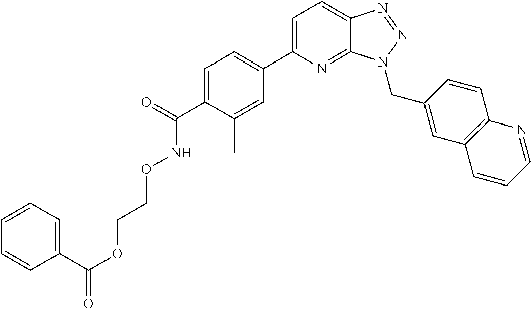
C1=C(C(=O)NOCCOC(=O)C2=CC=CC=C2)C(C)=CC(C2=CC=C3C(=N2)N(CC2=CC4=C(C=C2)N=CC=C4)N=N3)=C1
